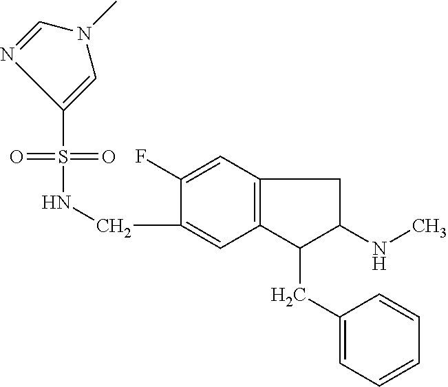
C1(S(=O)(=O)NCC2=CC3=C(C=C2F)CC(NC)C3CC2=CC=CC=C2)=CN(C)C=N1
